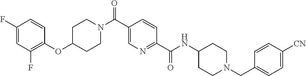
C1CN(C(C2=CN=C(C(=O)NC3CCN(CC4=CC=C([CN])C=C4)CC3)C=C2)=O)CCC1OC1=C(F)C=C(F)C=C1
